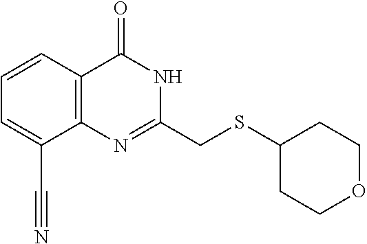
N1C(CSC2CCOCC2)=NC2=C(C=CC=C2C#N)C1=O
